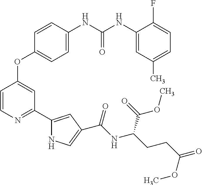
C1=C(NC(NC2=CC(C)=CC=C2F)=O)C=CC(OC2=CC(C3=CC(C(NC(CCC(OC)=O)C(=O)OC)=O)=CN3)=NC=C2)=C1
